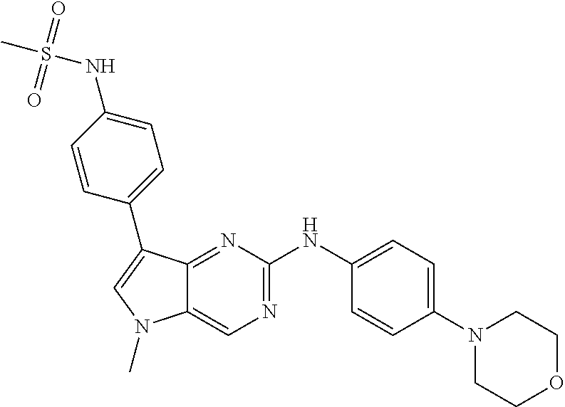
C1(N2CCOCC2)=CC=C(NC2=NC=C3C(=N2)C(C2=CC=C(NS(C)(=O)=O)C=C2)=CN3C)C=C1
